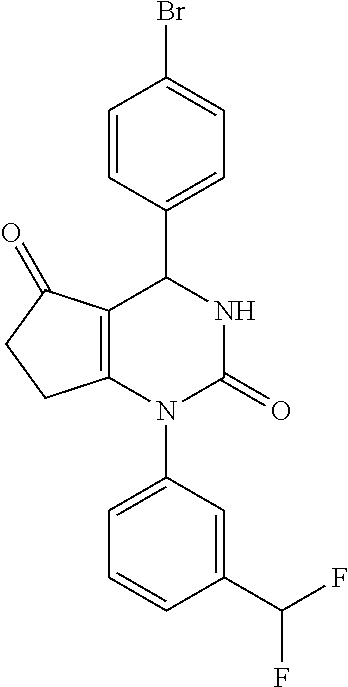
C12=C(N(C3=CC=CC(C(F)F)=C3)C(=O)NC1C1=CC=C(Br)C=C1)CCC2=O
